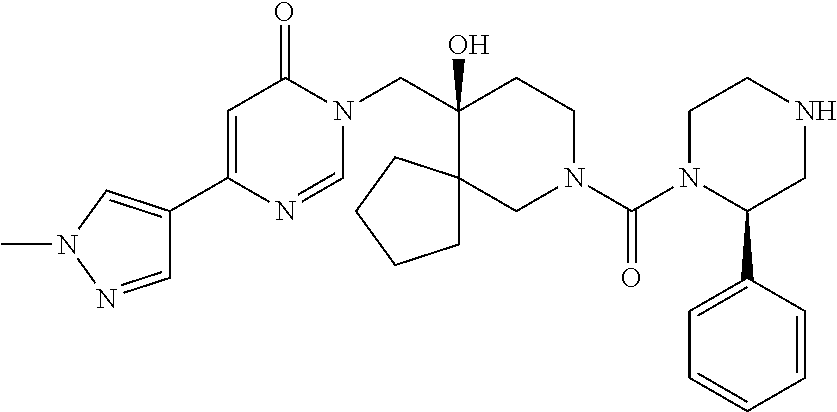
C1=NN(C)C=C1C1=CC(=O)N(CC2(O)CCN(C(=O)N3C(C4=CC=CC=C4)CNCC3)CC23CCCC3)C=N1
